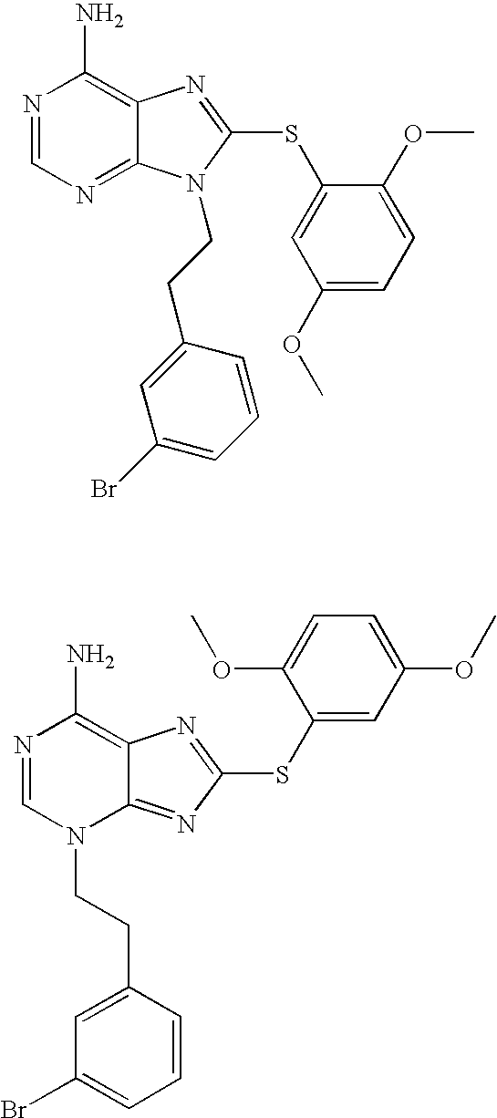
N1=CN=C2C(=C1N)N=C(SC1=CC(OC)=CC=C1OC)N2CCC1=CC(Br)=CC=C1.N1=CN(CCC2=CC(Br)=CC=C2)C2=NC(SC3=CC(OC)=CC=C3OC)=NC2=C1N
